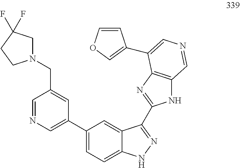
C1=NC=C(C2=CC=C3C(=C2)C(C2=NC4=C(N2)C=NC=C4C2=COC=C2)=NN3)C=C1CN1CC(F)(F)CC1
